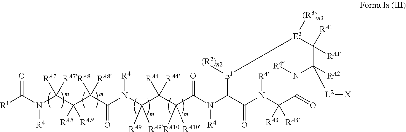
[R1]C(N(C(C(C(C(N(C(C(C(C(N(C1C(=O)N([R4])C([RA3])([RA3])C(=O)N([R4])C([L2][X])([RA2])C([RA1])([RA1])[E2]([(R3)n3])[E1]1[(R2)n2])[R4])=O)([RA10])[RA10])([RA4])[RA4])([RA9])[RA9])[R4])=O)([RA8])[RA8])([RA5])[RA5])([RA7])[RA7])[R4])=O
